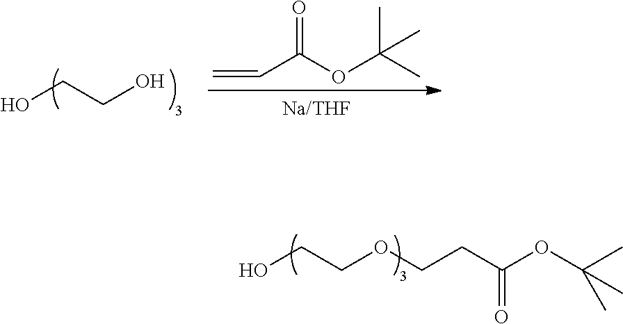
OCCO.C=CC(OC(C)(C)C)=O.OCCOCCC(OC(C)(C)C)=O
